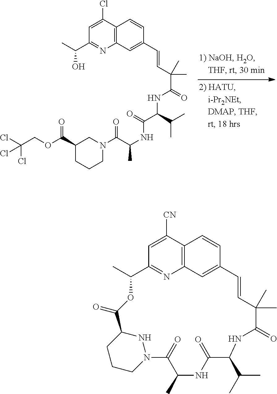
C1(C(OCC(Cl)(Cl)Cl)=O)CCCN(C(C(NC(C(C(C)C)NC(C(C)(C)C=CC2=CC3=C(C=C2)C(Cl)=CC(C(C)O)=N3)=O)=O)C)=O)C1.C1=C([CN])C2=C3N=C1C(C)OC(=O)C1CCCN(N1)C(=O)C(C)NC(=O)C(C(C)C)NC(=O)C(C)(C)C=CC(=C3)C=C2
